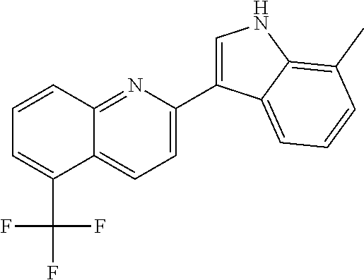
C1=CC2=NC(C3=CNC4=C(C)C=CC=C34)=CC=C2C(C(F)(F)F)=C1
